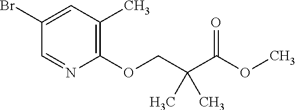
C1(Br)=CC(C)=C(OCC(C(OC)=O)(C)C)N=C1
